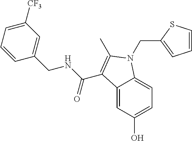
C12=CC(O)=CC=C1N(CC1=CC=CS1)C(C)=C2C(NCC1=CC([CF3])=CC=C1)=O
